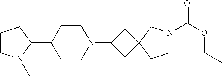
C1CN(C)C(C2CCN(C3CC4(C3)CCN(C(OCC)=O)C4)CC2)C1
